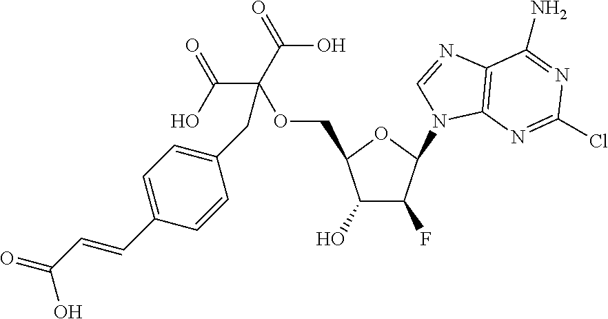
C1(O)C(F)C(N2C3=C(N=C2)C(N)=NC(Cl)=N3)OC1COC(CC1=CC=C(C=CC(=O)O)C=C1)(C(O)=O)C(=O)O
